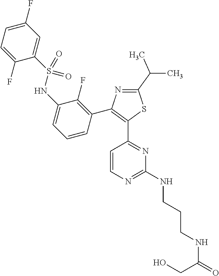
N1=C(C(C)C)SC(C2=NC(NCCCNC(CO)=O)=NC=C2)=C1C1=C(F)C(NS(C2=CC(F)=CC=C2F)(=O)=O)=CC=C1
